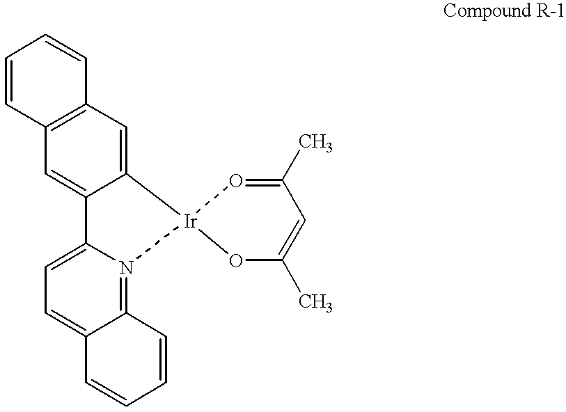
C12=C(C=C3C(=C1)[Ir]1(N4=C5C(=CC=C34)C=CC=C5)OC(C)=CC(C)=O1)C=CC=C2
